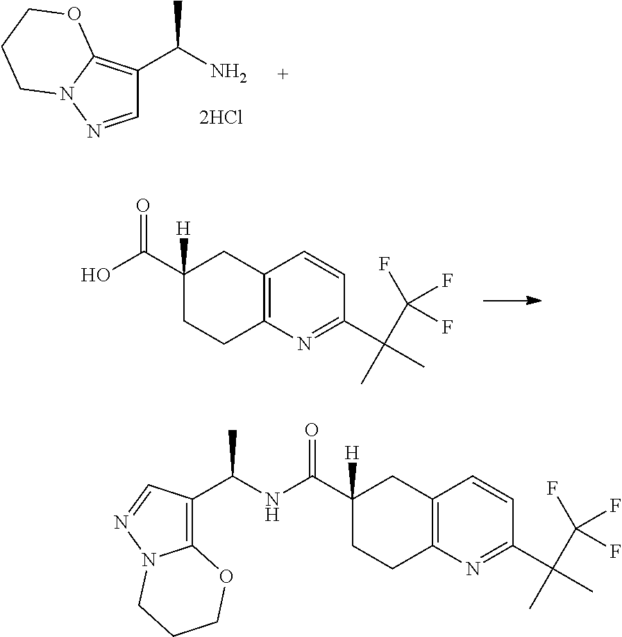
C12=C(N=C(C(C)(C(F)(F)F)C)C=C1)CCC(C(O)=O)([H])C2.NC(C1=C2N(N=C1)CCCO2)C.C12=C(N=C(C(C)(C(F)(F)F)C)C=C1)CCC(C(NC(C1=C3N(N=C1)CCCO3)C)=O)([H])C2
